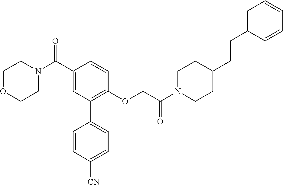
C1(C(N2CCOCC2)=O)=CC(C2=CC=C([CN])C=C2)=C(OCC(N2CCC(CCC3=CC=CC=C3)CC2)=O)C=C1
